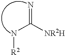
N(C([NR2H])=N)[R2]
